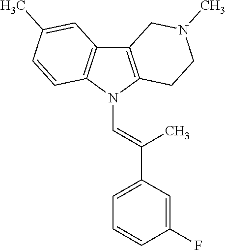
C12=C(N(C=C(C3=CC=CC(F)=C3)C)C3=C1C=C(C)C=C3)CCN(C)C2
